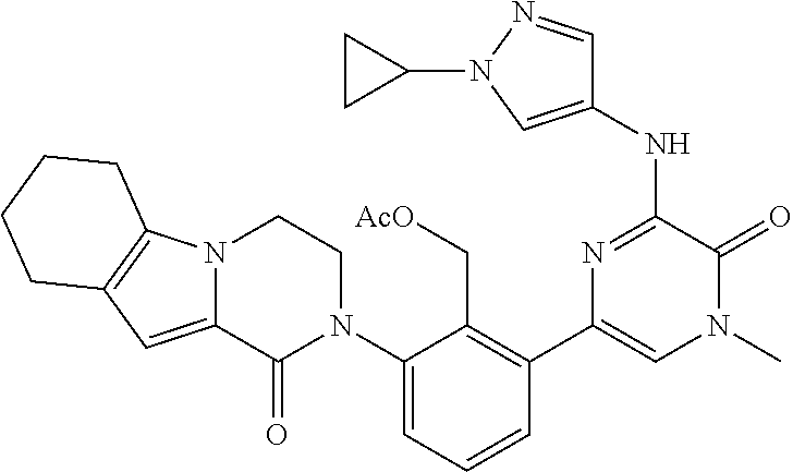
C1=NN(C2CC2)C=C1NC1=NC(C2=C(C[AcO])C(N3CCN4C(=CC5=C4CCCC5)C3=O)=CC=C2)=CN(C)C1=O
